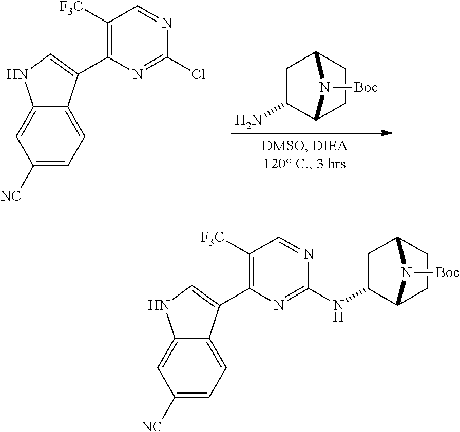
C12=CC=C([NC])C=C1NC=C2C1=C([F3C])C=NC(Cl)=N1.C1C(N)C2CCC1N2[Boc].C12=CC=C([NC])C=C1NC=C2C1=C([F3C])C=NC(NC2C3CCC(C2)N3[Boc])=N1
